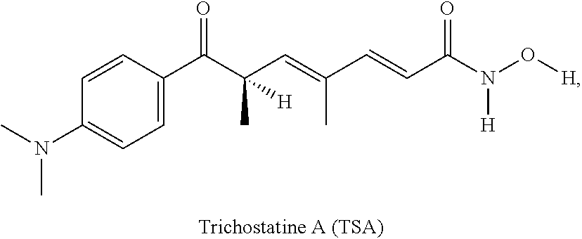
C1=CC(C(C(C=C(C=CC(N(O[H])[H])=O)C)(C)[H])=O)=CC=C1N(C)C
